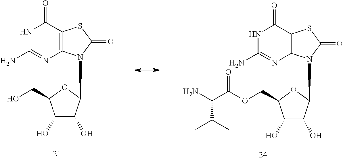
C1(O)C(O)C(N2C3=C(C(=O)NC(N)=N3)SC2=O)OC1CO.C1(O)C(O)C(N2C3=C(C(=O)NC(N)=N3)SC2=O)OC1COC(C(N)C(C)C)=O
